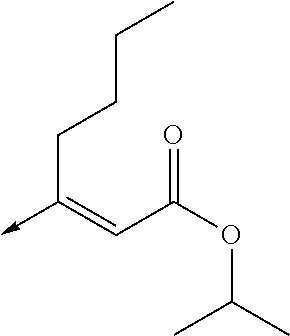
C(C(OC(C)C)=O)=C(->C)CCCC
